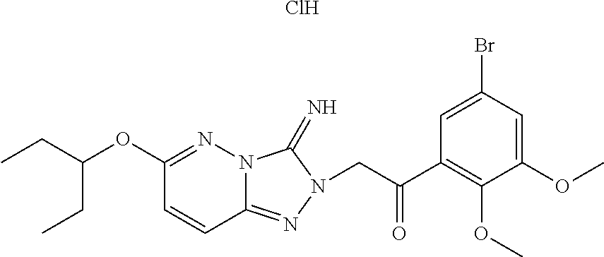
CCC(OC1=NN2C(=NN(CC(C3=C(OC)C(OC)=CC(Br)=C3)=O)C2=N)C=C1)CC.Cl
